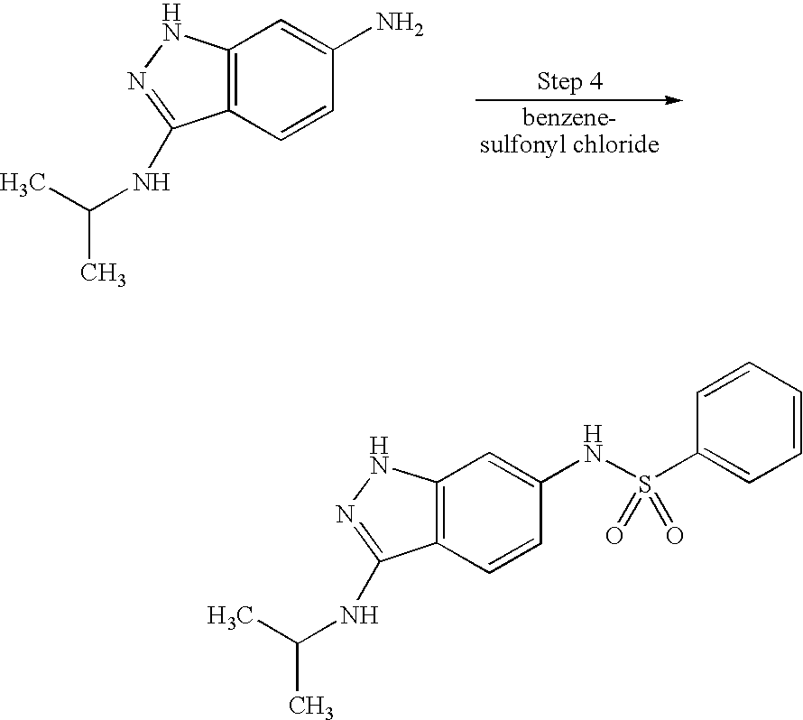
C12=C(C=CC(N)=C1)C(NC(C)C)=NN2.C12=C(C=CC(NS(C3=CC=CC=C3)(=O)=O)=C1)C(NC(C)C)=NN2
